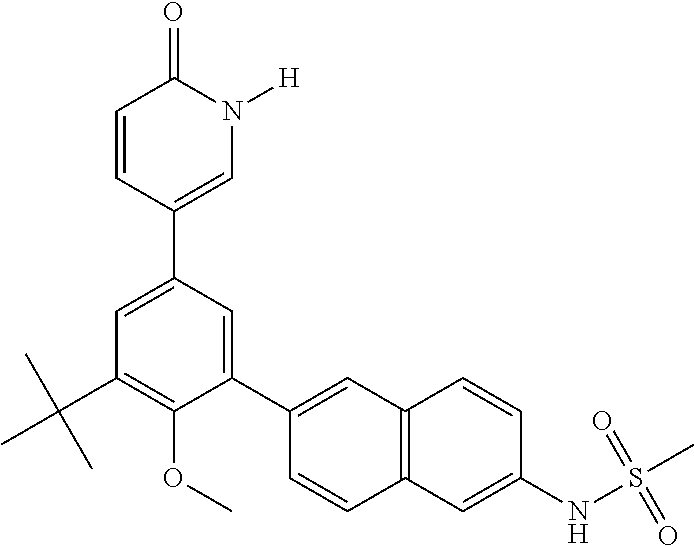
C1=CC(C2=CC(C(C)(C)C)=C(OC)C(C3=CC4=C(C=C3)C=C(NS(C)(=O)=O)C=C4)=C2)=CN([H])C1=O
